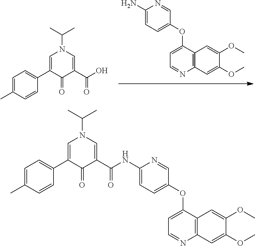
NC1=CC=C(OC2=CC=NC3=C2C=C(OC)C(OC)=C3)C=N1.C1(=O)C(C(O)=O)=CN(C(C)C)C=C1C1=CC=C(C)C=C1.CC(C)N1C=C(C2=CC=C(C)C=C2)C(=O)C(C(NC2=CC=C(OC3=CC=NC4=C3C=C(OC)C(OC)=C4)C=N2)=O)=C1
